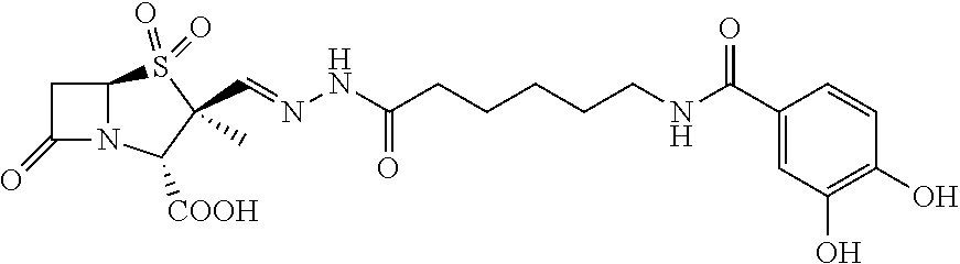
C1C(=O)N2C1S(=O)(=O)C(C)(C=NNC(CCCCCNC(C1=CC(O)=C(O)C=C1)=O)=O)C2[COOH]
